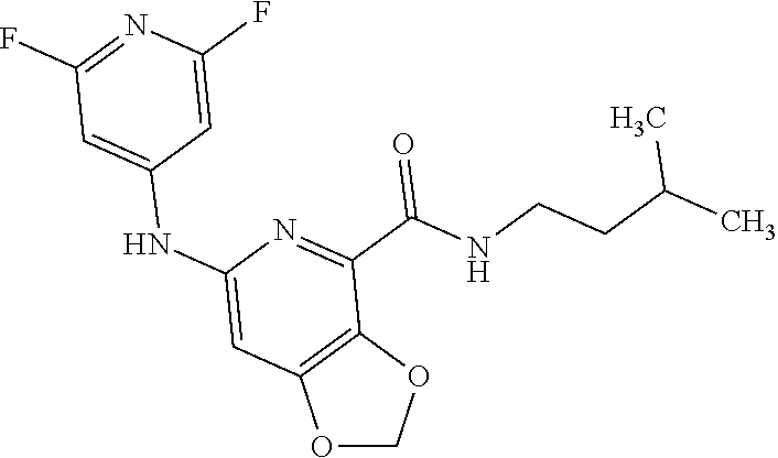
O1COC2=C1C=C(NC1=CC(F)=NC(F)=C1)N=C2C(NCCC(C)C)=O
